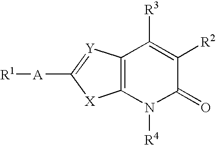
[R1][A]C1=[Y]C2=C([X]1)N([R4])C(=O)C([R2])=C2[R3]
